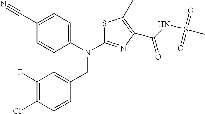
C1(F)=C(Cl)C=CC(CN(C2=NC(C(NS(C)(=O)=O)=O)=C(C)S2)C2=CC=C(C#N)C=C2)=C1
